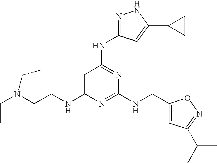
C1=C(NCCN(CC)CC)N=C(NCC2=CC(C(C)C)=NO2)N=C1NC1=NNC(C2CC2)=C1
